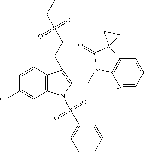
C1=CC2=C(C=C1Cl)N(S(=O)(=O)C1=CC=CC=C1)C(CN1C3=C(C=CC=N3)C3(C1=O)CC3)=C2CCS(=O)(=O)CC
